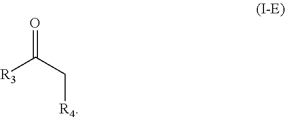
[R3]C(C[R4])=O
